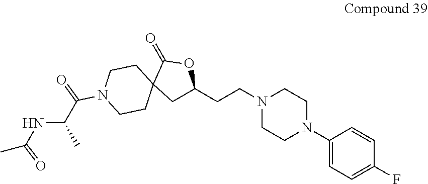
C1(N2CCN(CCC3CC4(C(=O)O3)CCN(C(C(NC(C)=O)C)=O)CC4)CC2)=CC=C(F)C=C1
